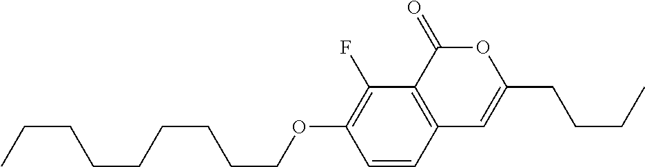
C1=CC2=C(C(F)=C1OCCCCCCCCC)C(=O)OC(CCCC)=C2
